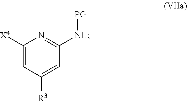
C1([X4])=CC([R3])=CC([NH][PG])=N1
